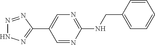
C1=NC(NCC2=CC=CC=C2)=NC=C1C1=NNN=N1
